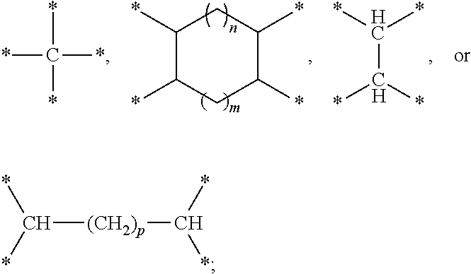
C1(*)C(*)CC(*)C(*)C1.*C(C(*)*)*.*C(*)(*)*.C(*)(*)[(CH2)p]C(*)*
